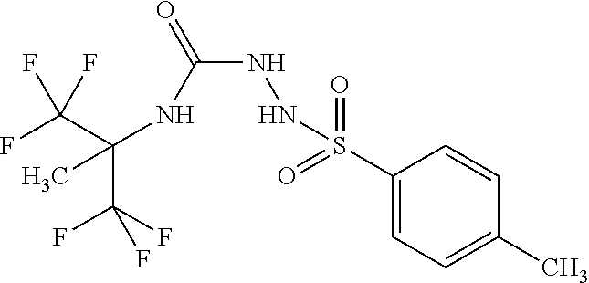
C(C(F)(F)F)(NC(NNS(C1=CC=C(C)C=C1)(=O)=O)=O)(C)C(F)(F)F
